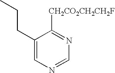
C1([CH2CO2CH2CH2F])=NC=NC=C1CCC
